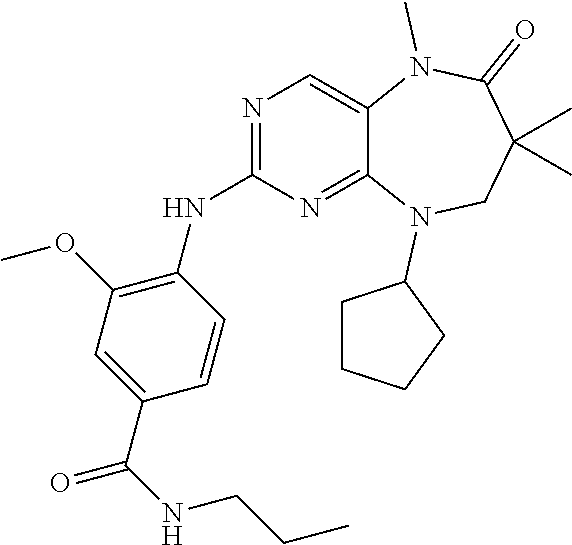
C1=CC(C(NCCC)=O)=CC(OC)=C1NC1=NC=C2C(=N1)N(C1CCCC1)CC(C)(C)C(=O)N2C
